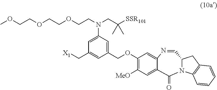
C1(COC2=C([MeO])C=C3C(=C2)N=CC2N(C4=C(C2)C=CC=C4)C3=O)=CC(N(CCOCCOCCOC)CC([SSR101])(C)C)=CC(C[X1])=C1
